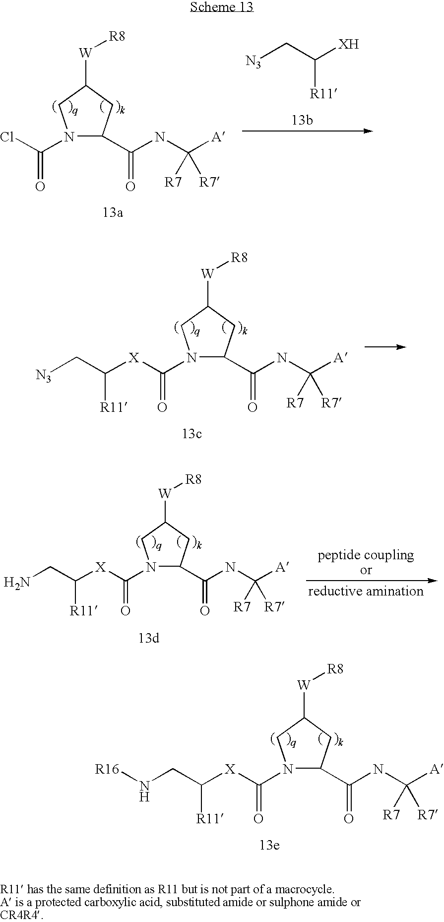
N1(C(Cl)=O)C(C(NC([A])([R7])[R7])=O)CC([W][R8])C1.[N3]CC([XH])[R11].N1(C([X]C(C[N3])[R11])=O)C(C(NC([A])([R7])[R7])=O)CC([W][R8])C1.N1(C([X]C(CN)[R11])=O)C(C(NC([A])([R7])[R7])=O)CC([W][R8])C1.N1(C([X]C(CN[R16])[R11])=O)C(C(NC([A])([R7])[R7])=O)CC([W][R8])C1
